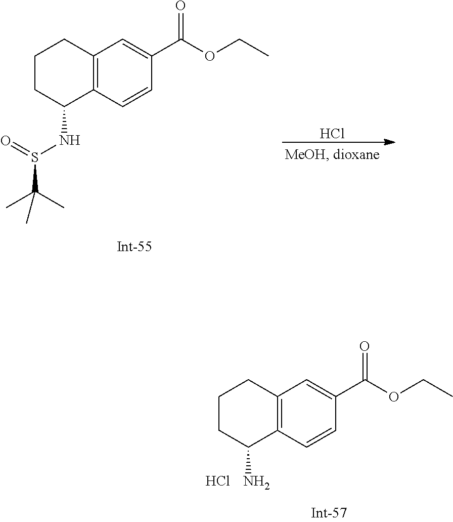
C1CC(NS(=O)C(C)(C)C)C2=C(C1)C=C(C(OCC)=O)C=C2.Cl.C1CC(N)C2=C(C1)C=C(C(OCC)=O)C=C2.Cl
